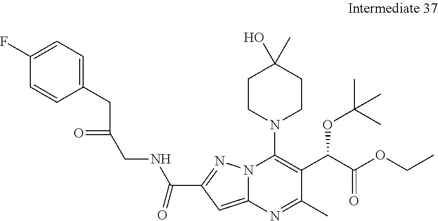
C(C1=NN2C(=C1)N=C(C)C(C(C(OCC)=O)OC(C)(C)C)=C2N1CCC(C)(O)CC1)(=O)NCC(CC1=CC=C(F)C=C1)=O
